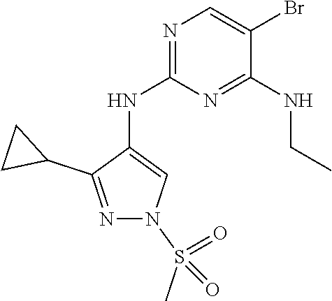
N1=C(NC2=CN(S(C)(=O)=O)N=C2C2CC2)N=C(NCC)C(Br)=C1
